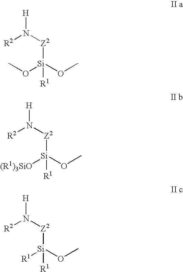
[H]N([Z2][Si](OC)(OC)[R1])[R2].[H]N([Z2][Si](OC)([(R1)3SiO])[R1])[R2].[H]N([Z2][Si](OC)([R1])[R1])[R2]
